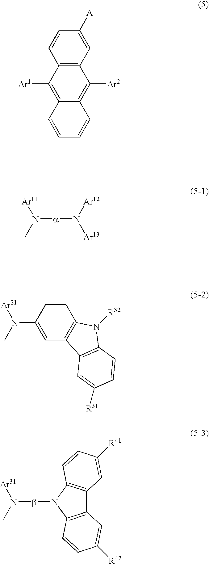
C1([A])=CC2=C(C=C1)C([Ar1])=C1C(=C2[Ar2])C=CC=C1.N([a]N([Ar12])[Ar13])([Ar11])C.N(C1=CC2=C(C=C1)N([R32])C1=C2C=C([R31])C=C1)([Ar21])C.N(bN1C2=C(C3=C1C=CC([R42])=C3)C=C([R41])C=C2)([Ar31])C
